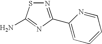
N1=C(C2=CC=CC=N2)N=C(N)S1
